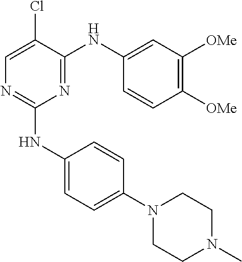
N1(C2=CC=C(NC3=NC=C(Cl)C(NC4=CC([OMe])=C([OMe])C=C4)=N3)C=C2)CCN(C)CC1
